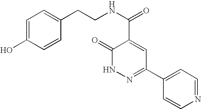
C1=CN=CC=C1C1=NNC(=O)C(C(=O)NCCC2=CC=C(O)C=C2)=C1
